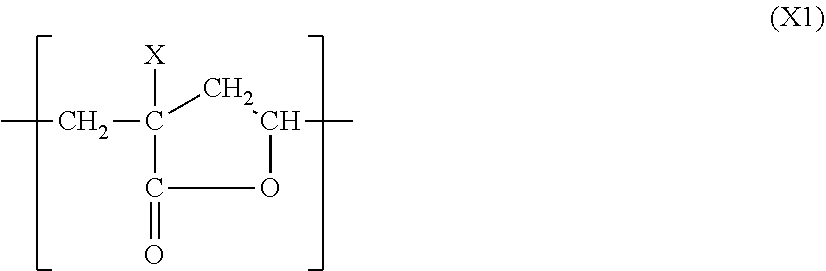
CCC1([X])CC(C)OC1=O
